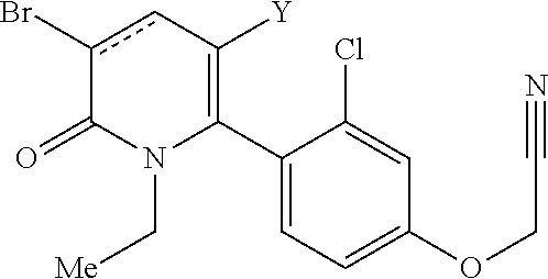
C1(C2=C([Y])cc(Br)C(=O)N2C[Me])=CC=C(OCC#N)C=C1Cl
